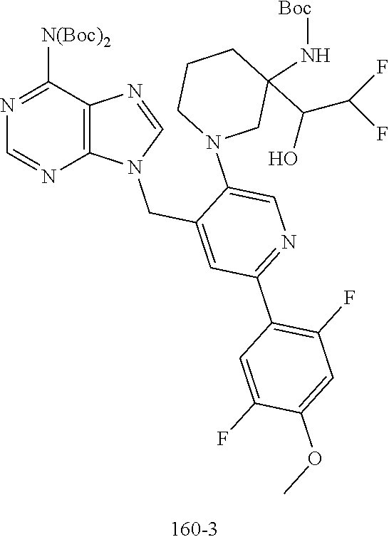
N(C1(C(C(F)F)O)CN(C2=CN=C(C3=C(F)C=C(OC)C(F)=C3)C=C2CN2C=NC3=C2N=CN=C3[N(Boc)2])CCC1)[Boc]
